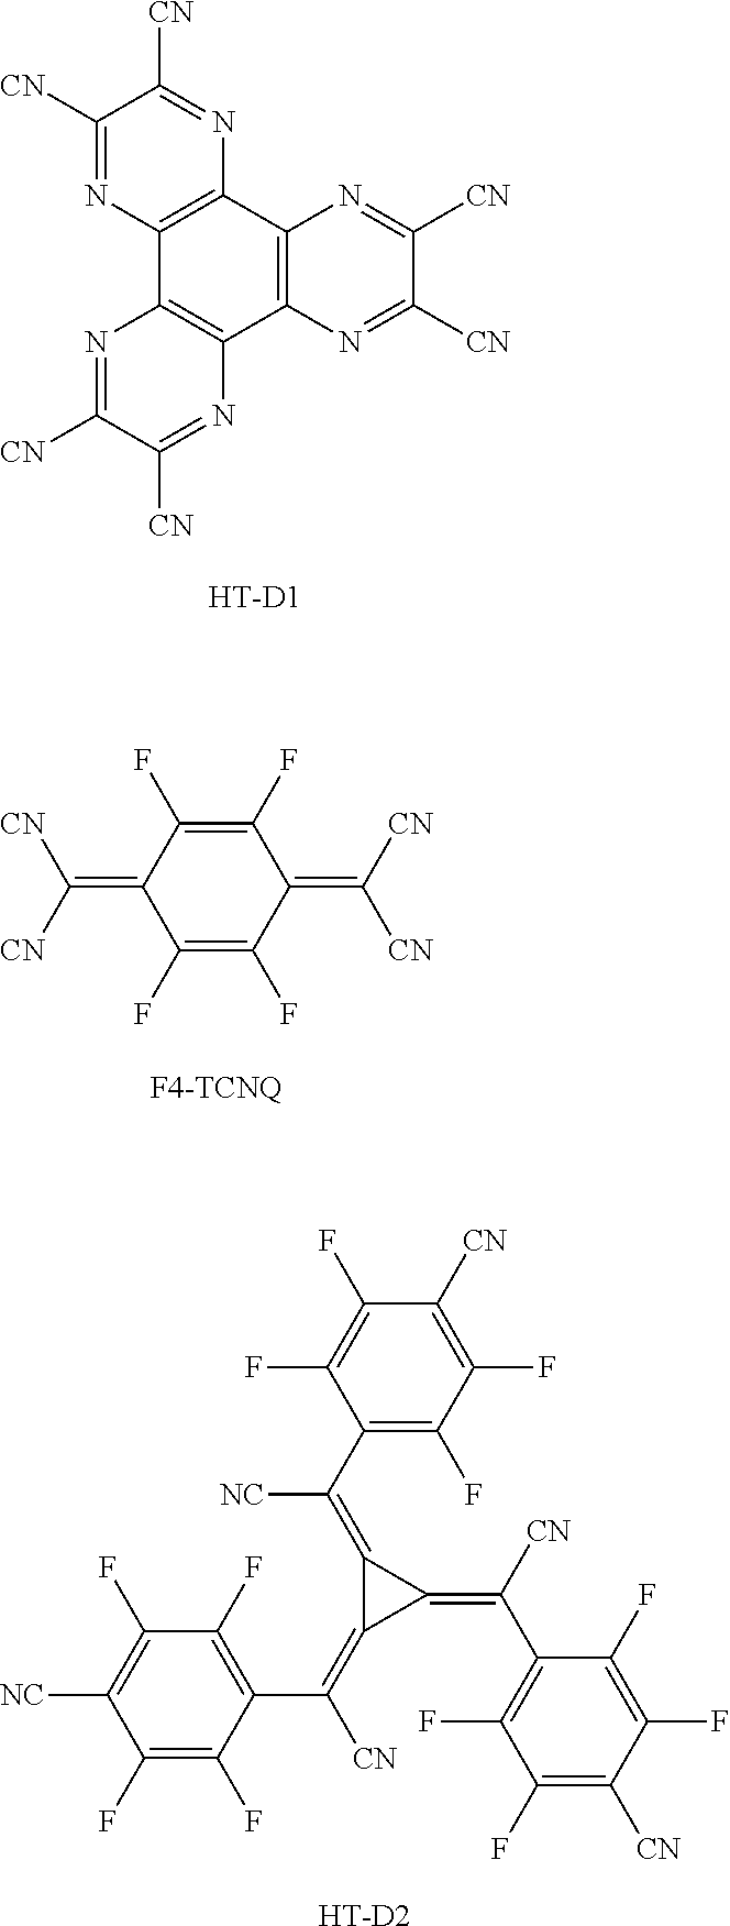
C1([CN])=NC2=C(N=C1[CN])C1=C(C3=C2N=C([CN])C([CN])=N3)N=C([CN])C([CN])=N1.[HT-D1].C1(F)=C(F)C(=C([CN])[CN])C(F)=C(F)C1=C([CN])[CN].C1(C(=C2C(=C(C3=C(F)C(F)=C([NC])C(F)=C3F)[CN])C2=C(C2=C(F)C(F)=C([CN])C(F)=C2F)[CN])[NC])=C(F)C(F)=C([CN])C(F)=C1F.[HT-D2]
